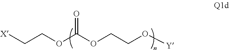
[X]CCOC(OCCO[Y])=O
